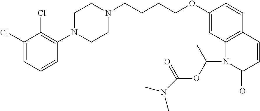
C1(Cl)=CC=CC(N2CCN(CCCCOC3=CC4=C(C=C3)C=CC(=O)N4C(OC(=O)N(C)C)C)CC2)=C1Cl
